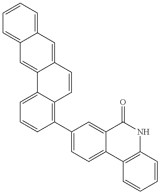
C1=CC=C2C(=C1)C=C1C(=C2)C=CC2=C(C3=CC=C4C(=C3)C(=O)NC3=C4C=CC=C3)C=CC=C12
